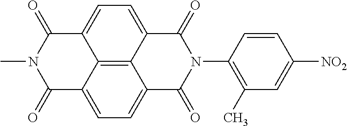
C12=CC=C3C4=C1C(=CC=C4C(=O)N(C1=C(C)C=C([NO2])C=C1)C3=O)C(=O)N(C)C2=O
